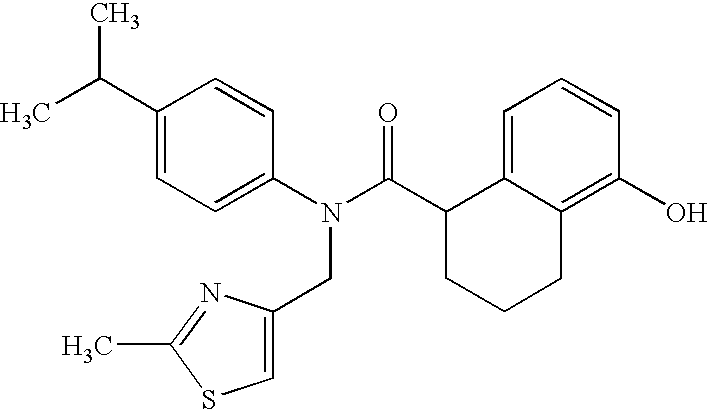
C1(C(C)C)=CC=C(N(C(C2CCCC3=C(O)C=CC=C23)=O)CC2=CSC(C)=N2)C=C1
